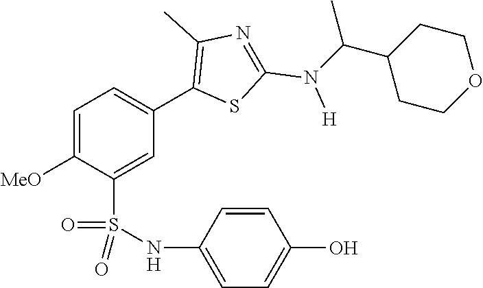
C1=C([MeO])C(S(NC2=CC=C(O)C=C2)(=O)=O)=CC(C2=C(C)N=C(N([H])C(C3CCOCC3)C)S2)=C1
